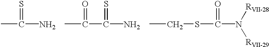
CC(N)=S.CC(C(N)=S)=O.CCSC(N([RVII-28])[RVII-29])=O
